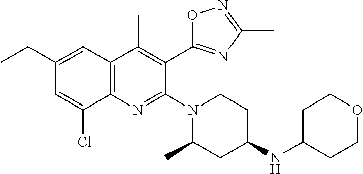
C1(CC)=CC2=C(N=C(N3CCC(NC4CCOCC4)CC3C)C(C3=NC(C)=NO3)=C2C)C(Cl)=C1
